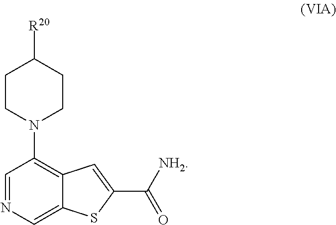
C1=NC=C2C(=C1N1CCC([R20])CC1)C=C(C([NH2])=O)S2
